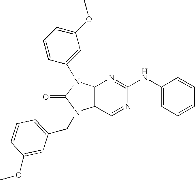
C12=C(N(C3=CC(OC)=CC=C3)C(=O)N1CC1=CC=CC(OC)=C1)N=C(NC1=CC=CC=C1)N=C2
